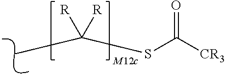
CC(SC([CR3])=O)([R])[R]
